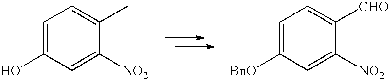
C1=C(O)C=C([NO2])C(C)=C1.C1=C([BnO])C=C([NO2])C([CHO])=C1
